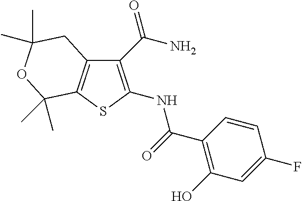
C1(C(N)=O)=C(NC(=O)C2=C(O)C=C(F)C=C2)SC2=C1CC(C)(C)OC2(C)C
